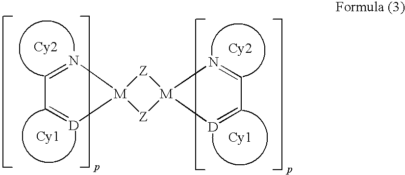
[Cy2].[Cy1].[D]1=CC=N[M]12[Z][M]1(N=CC=[D]1)[Z]2.[Cy2].[Cy1]
